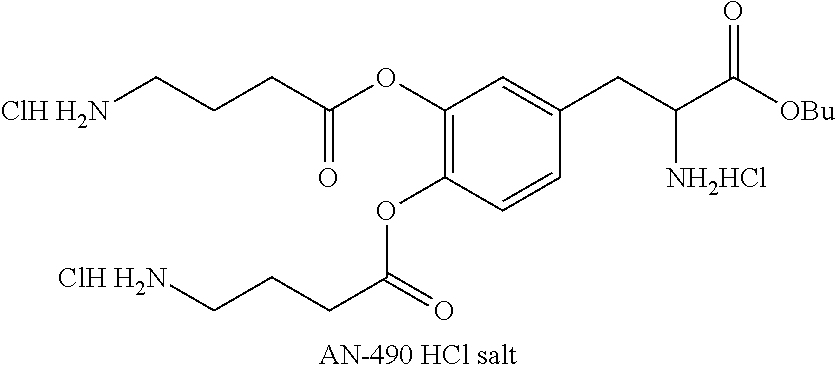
C1(OC(=O)CCC[ClH H2N])=C(OC(=O)CCC[ClH H2N])C=CC(CC(C([OBu])=O)[NH2HCl])=C1
